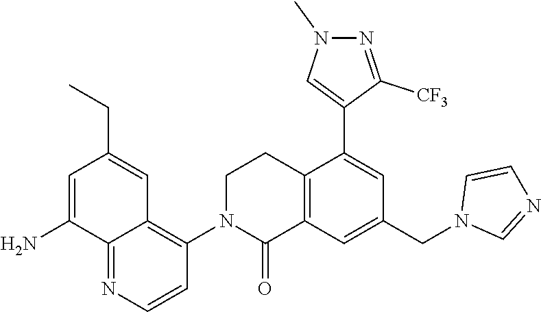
C1=C(N)C2=NC=CC(N3C(=O)C4=C(CC3)C(C3=CN(C)N=C3[CF3])=CC(CN3C=NC=C3)=C4)=C2C=C1CC
